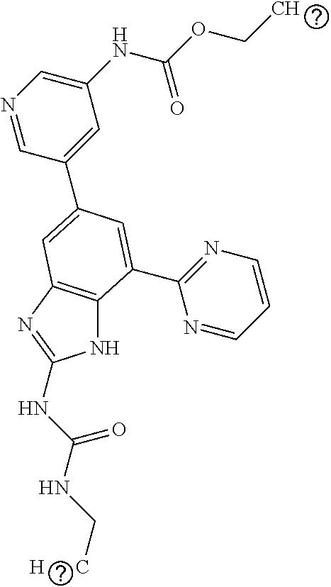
N1C2=C(N=C1NC(NC[H      C])=O)C=C(C1=CC(NC(OCC)=O)=CN=C1)C=C2C1=NC=CC=N1
